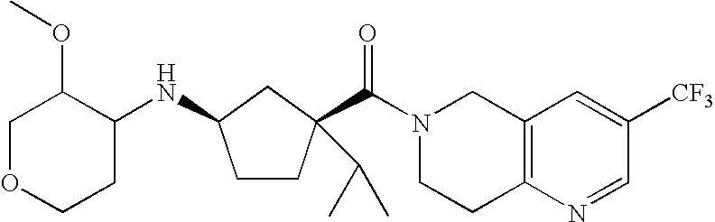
C(N1CCC2=C(C1)C=C([CF3])C=N2)(=O)C1(C(C)C)CCC(NC2CCOCC2OC)C1
